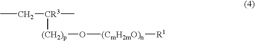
CC[CR3](C)[(CH2)p]O[(CmH2mO)n][R1]
